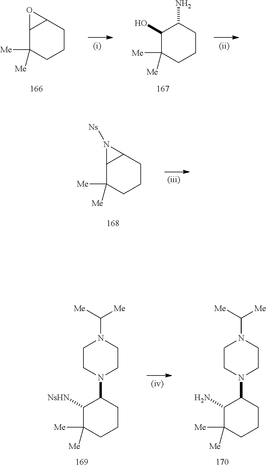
C1([NsHN])C([Me])([Me])CCCC1N1CCN(C([Me])[Me])CC1.C1(N)C([Me])([Me])CCCC1N1CCN(C([Me])[Me])CC1.C12C([Me])([Me])CCCC1O2.C1(O)C([Me])([Me])CCCC1N.C12C([Me])([Me])CCCC1N2[Ns]
